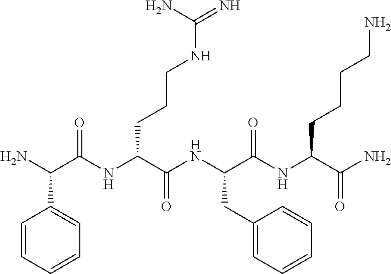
NC(C(NC(C(NC(C(NC(C(N)=O)CCCCN)=O)CC1=CC=CC=C1)=O)CCCNC(=N)N)=O)C1=CC=CC=C1
